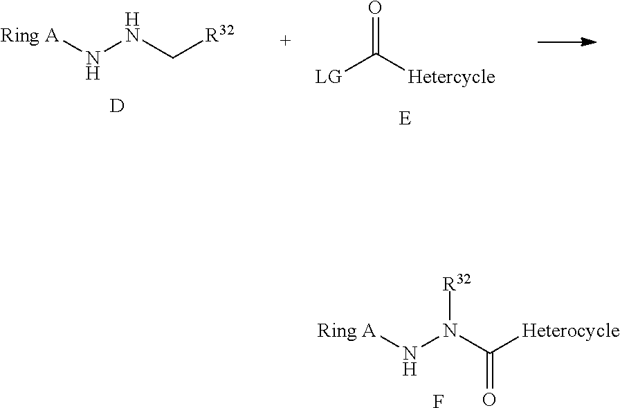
[Ring A]NN(C([Heterocycle])=O)[R32].F.[LG]C(=O)[Hetercycle].[Ring A]NNC[R32].[D]
